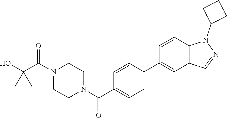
OC1(C(N2CCN(C(=O)C3=CC=C(C4=CC5=C(C=C4)N(C4CCC4)N=C5)C=C3)CC2)=O)CC1
